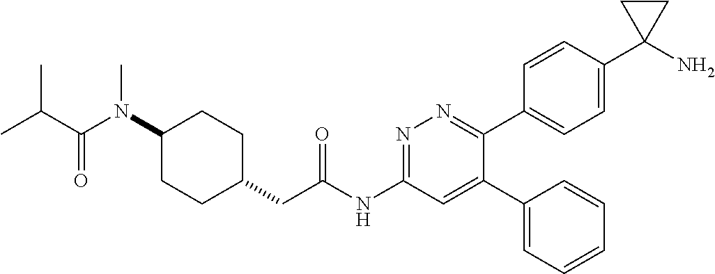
C1(N(C(C(C)C)=O)C)CCC(CC(NC2=NN=C(C3=CC=C(C4(N)CC4)C=C3)C(C3=CC=CC=C3)=C2)=O)CC1
